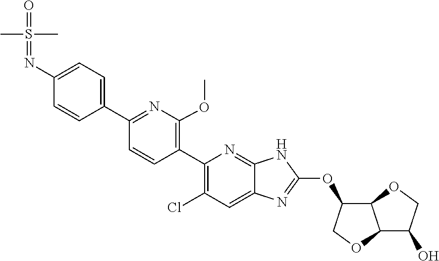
C1(N=S(=O)(C)C)=CC=C(C2=NC(OC)=C(C3=C(Cl)C=C4C(=N3)NC(OC3C5C(C(O)CO5)OC3)=N4)C=C2)C=C1
